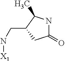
C(C1CC(=O)NC1C)N[X1]
